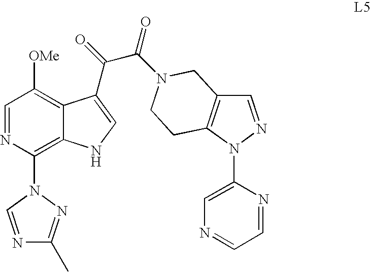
C1=NC(N2C=NC(C)=N2)=C2C(=C1[OMe])C(C(=O)C(=O)N1CC3=C(N(C4=CN=CC=N4)N=C3)CC1)=CN2
